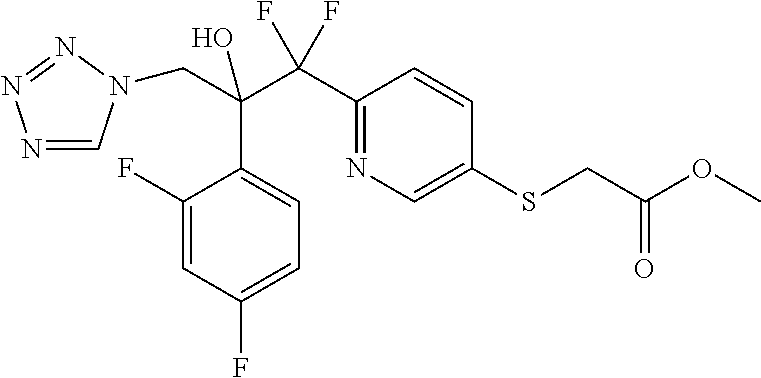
N1=CN(CC(C(C2=NC=C(SCC(OC)=O)C=C2)(F)F)(O)C2=CC=C(F)C=C2F)N=N1
